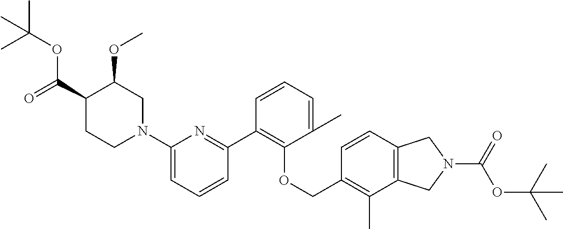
C1(C2=C(OCC3=C(C)C4=C(C=C3)CN(C(=O)OC(C)(C)C)C4)C(C)=CC=C2)=NC(N2CC(OC)C(C(=O)OC(C)(C)C)CC2)=CC=C1
